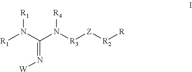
[R1]N(C(N([R3][Z][R2][R])[R4])=N[W])[R1]
